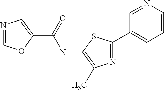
C1(C(=O)NC2=C(C)N=C(C3=CC=CN=C3)S2)=CN=CO1
